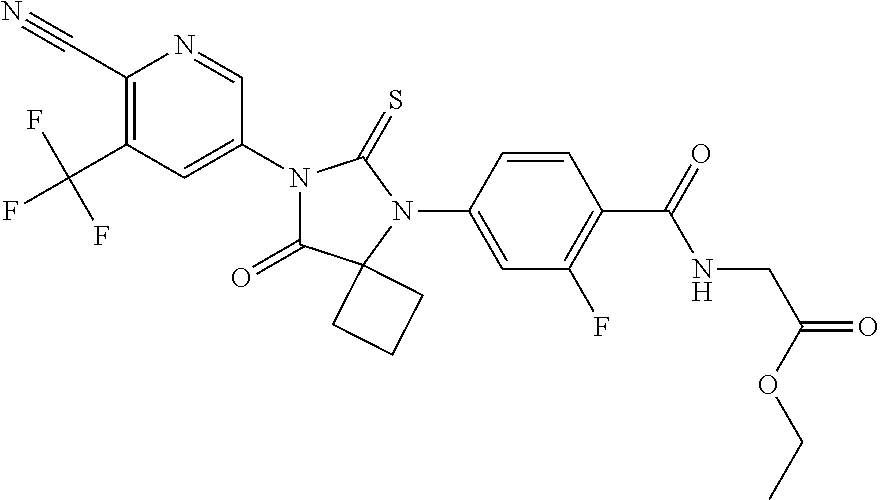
C1(C#N)=C(C(F)(F)F)C=C(N2C(=O)C3(N(C4=CC(F)=C(C(=O)NCC(=O)OCC)C=C4)C2=S)CCC3)C=N1
